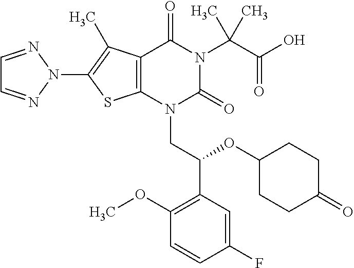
C12=C(C(C)=C(N3N=CC=N3)S1)C(=O)N(C(C(O)=O)(C)C)C(=O)N2CC(C1=C(OC)C=CC(F)=C1)OC1CCC(=O)CC1
